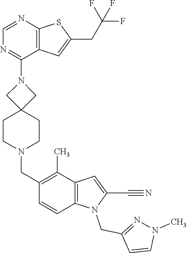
C12=C(C=C(CC(F)(F)F)S1)C(N1CC3(CCN(CC4=C(C)C5=C(C=C4)N(CC4=NN(C)C=C4)C(C#N)=C5)CC3)C1)=NC=N2
